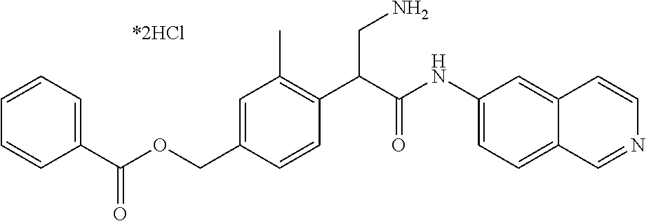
O=C(C1=CC=CC=C1)OCC1=CC(C)=C(C(C(NC2=CC=C3C(=C2)C=CN=C3)=O)CN)C=C1
